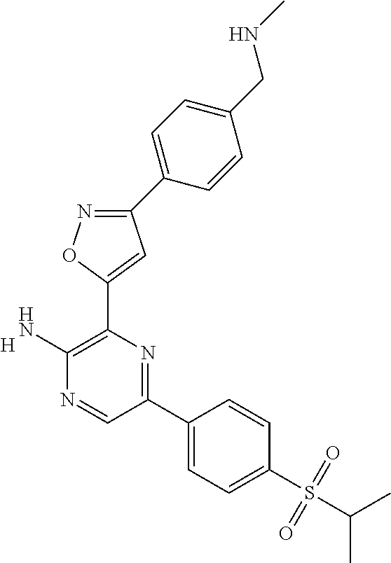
C1(N)=C(C2=CC(C3=CC=C(CNC)C=C3)=NO2)N=C(C2=CC=C(S(C(C)C)(=O)=O)C=C2)C=N1.[H]
